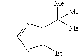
C1([Et])=C(C([Me])([Me])[Me])N=C(C)S1
